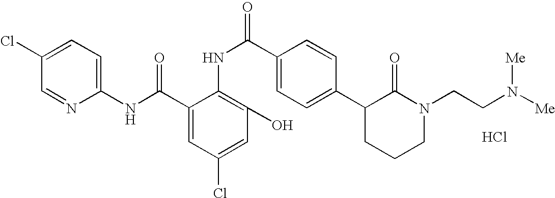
C1(NC(C2=CC(Cl)=CC(O)=C2NC(C2=CC=C(C3CCCN(CCN([Me])[Me])C3=O)C=C2)=O)=O)=CC=C(Cl)C=N1.Cl
